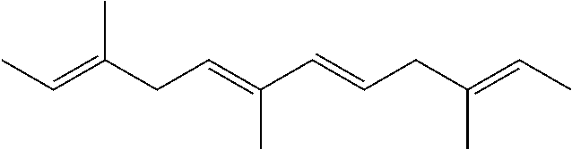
CC=C(CC=C(C=CCC(=CC)C)C)C
